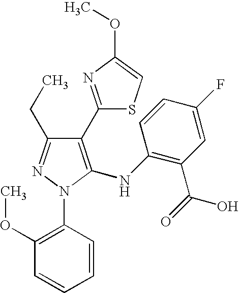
C1(C2=NC(OC)=CS2)=C(NC2=C(C(=O)O)C=C(F)C=C2)N(C2=C(OC)C=CC=C2)N=C1CC
